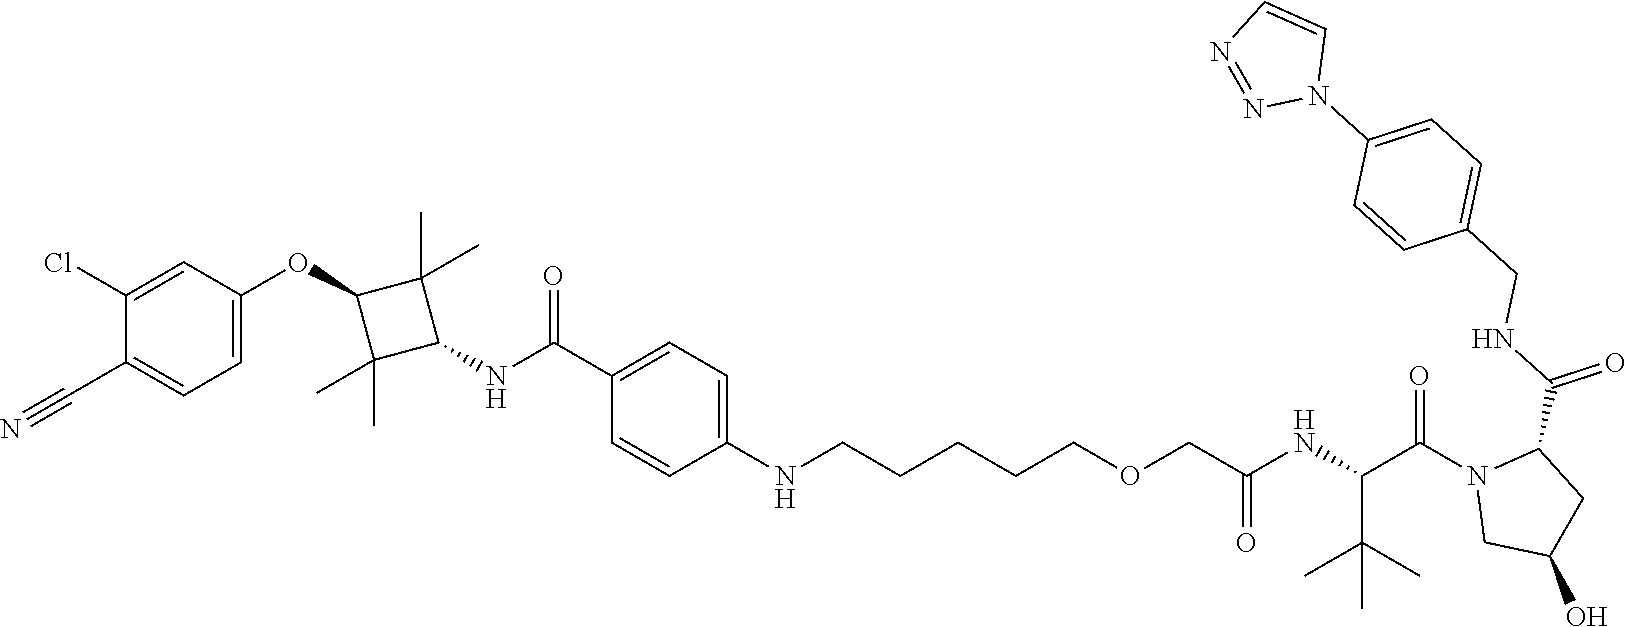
C1(C(=O)NC2C(C)(C)C(OC3=CC=C(C#N)C(Cl)=C3)C2(C)C)=CC=C(NCCCCCOCC(NC(C(N2CC(O)CC2C(NCC2=CC=C(N3C=CN=N3)C=C2)=O)=O)C(C)(C)C)=O)C=C1
